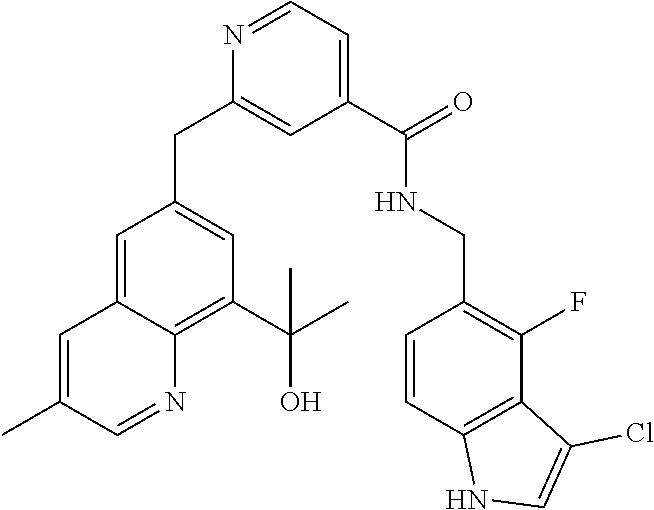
C1(CC2=CC(C(C)(O)C)=C3C(=C2)C=C(C)C=N3)=CC(C(=O)NCC2=C(F)C3=C(C=C2)NC=C3Cl)=CC=N1
